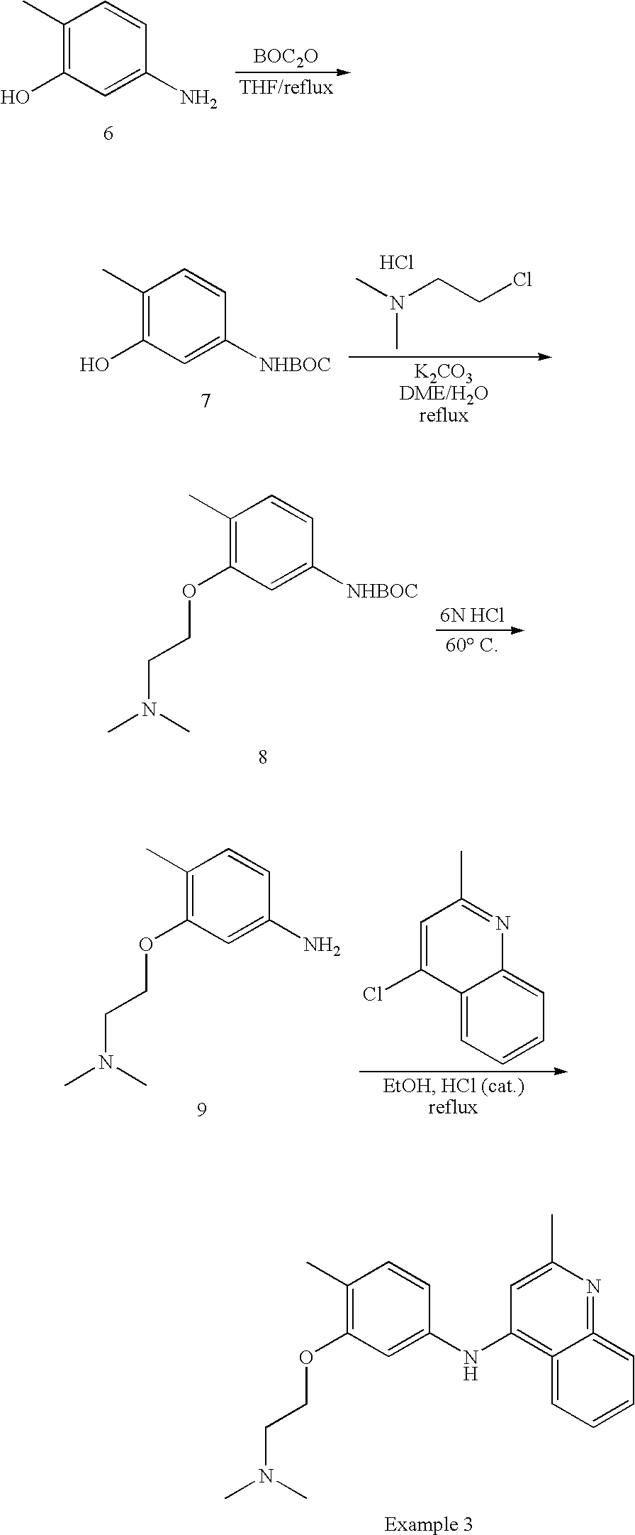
C1(C)=C(OCCN(C)C)C=C(N)C=C1.C12=CC=CC=C1N=C(C)C=C2Cl.C1(C)=C(OCCN(C)C)C=C(NC2=C3=CC=CC=C3=NC(C)=C2)C=C1.C1(C)=C(O)C=C(N)C=C1.[BOC2O].C1(C)=C(O)C=C([NHBOC])C=C1.CN(CCCl)C.Cl.C1(C)=C(OCCN(C)C)C=C([NHBOC])C=C1
